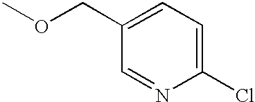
C1(COC)=CC=C(Cl)N=C1
